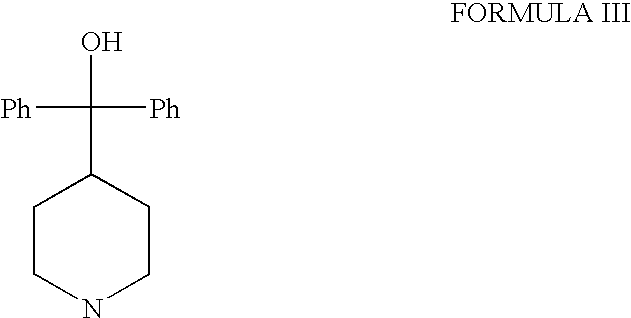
C1CNCCC1C([Ph])([Ph])O
